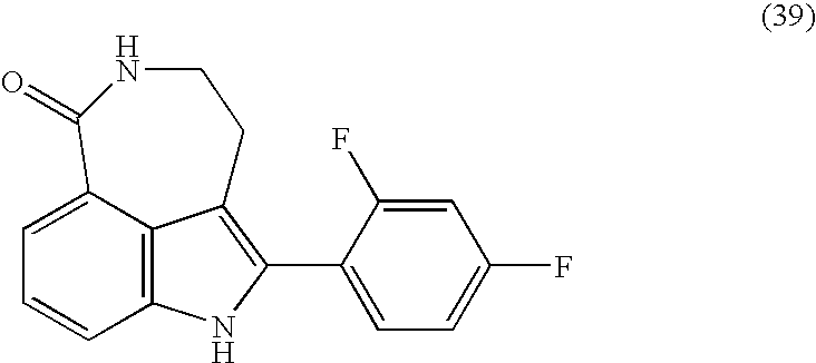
C12=C3C(=CC=C1)C(=O)NCCC3=C(C1=CC=C(F)C=C1F)N2
